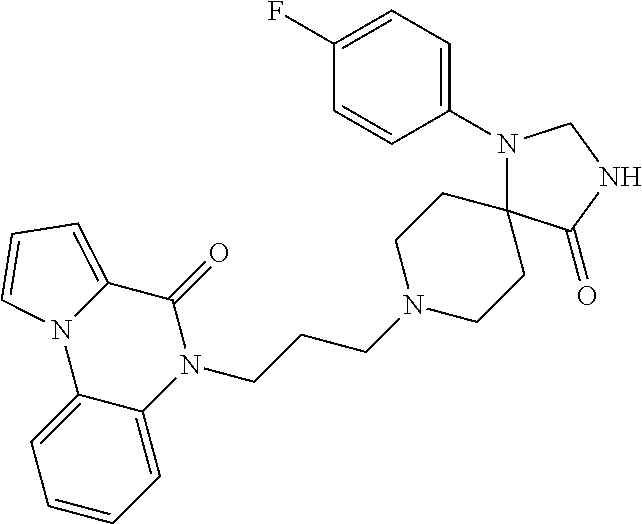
C12=CC=CC=C1N(CCCN1CCC3(CC1)N(C1=CC=C(F)C=C1)CNC3=O)C(=O)C1=CC=CN21
